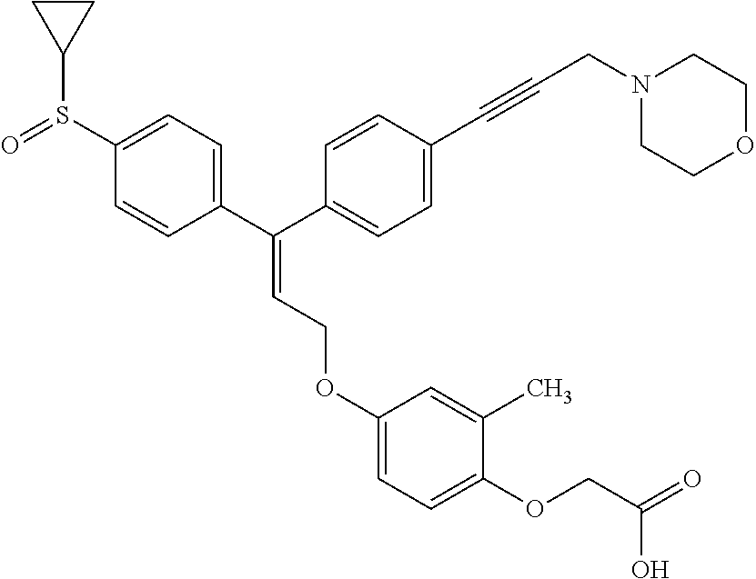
C1(S(=O)C2CC2)=CC=C(C(C2=CC=C(C#CCN3CCOCC3)C=C2)=CCOC2=CC=C(OCC(=O)O)C(C)=C2)C=C1
